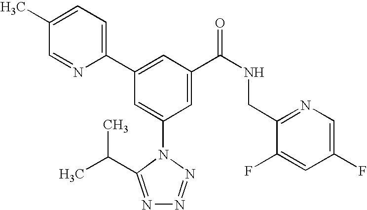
C1(C2=CC(C(NCC3=NC=C(F)C=C3F)=O)=CC(N3C(C(C)C)=NN=N3)=C2)=CC=C(C)C=N1
